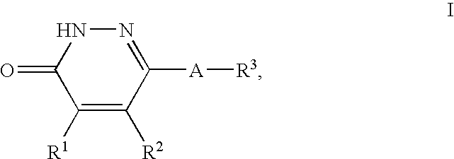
C1(=O)C([R1])=C([R2])C([A][R3])=NN1
